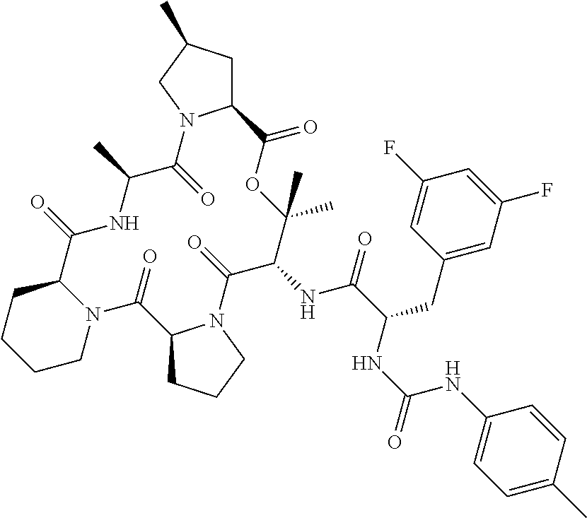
C12CC(C)CN1C(=O)C(C)NC(=O)C1CCCCN1C(=O)C1CCCN1C(=O)C(NC(=O)C(CC1=CC(F)=CC(F)=C1)NC(=O)NC1=CC=C(C)C=C1)C(C)(C)OC2=O
